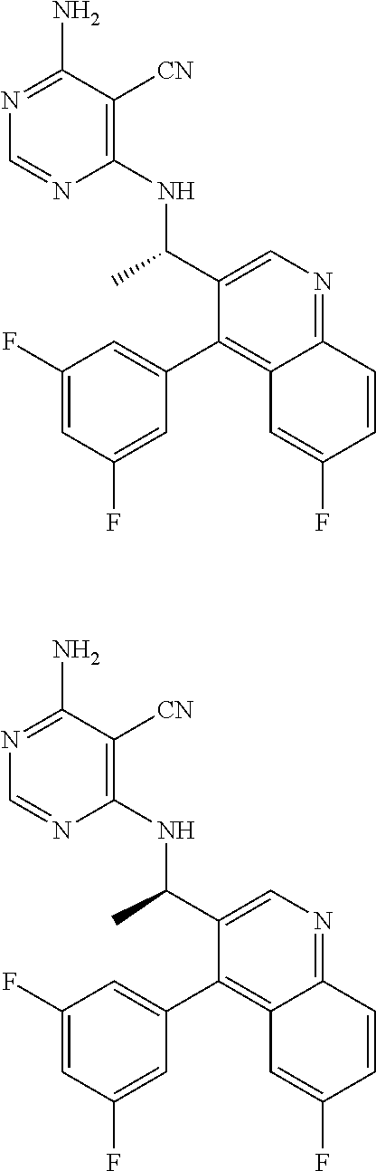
C1(NC(C2=CN=C3C(=C2C2=CC(F)=CC(F)=C2)C=C(F)C=C3)C)=C([CN])C(N)=NC=N1.C1(NC(C2=CN=C3C(=C2C2=CC(F)=CC(F)=C2)C=C(F)C=C3)C)=C([CN])C(N)=NC=N1
